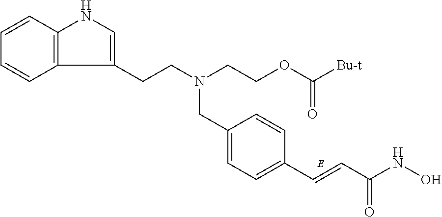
C1=CC2=C(C=C1)C(CCN(CC1=CC=C(C=CC(NO)=O)C=C1)CCOC([Bu-t])=O)=CN2
